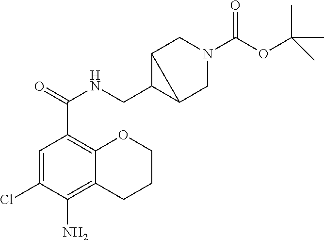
C1=C(Cl)C(N)=C2C(=C1C(=O)NCC1C3CN(C(OC(C)(C)C)=O)CC13)OCCC2
